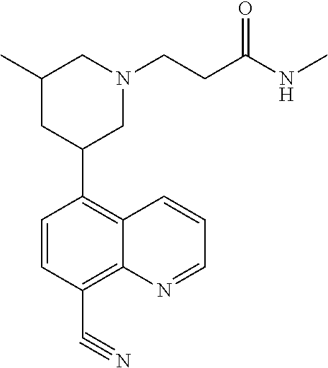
C1=CC(C#N)=C2C(=C1C1CN(CCC(NC)=O)CC(C)C1)C=CC=N2
